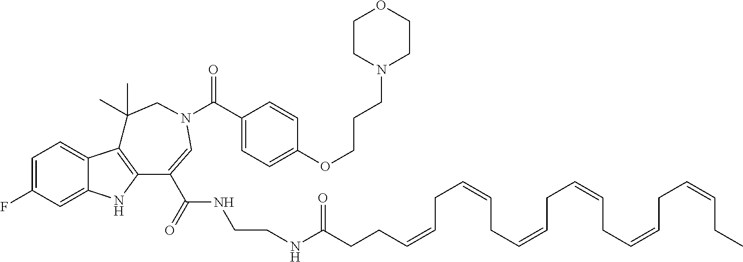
C1=C(F)C=C2C(=C1)C1=C(N2)C(C(=O)NCCNC(CCC=CCC=CCC=CCC=CCC=CCC=CCC)=O)=CN(C(C2=CC=C(OCCCN3CCOCC3)C=C2)=O)CC1(C)C
